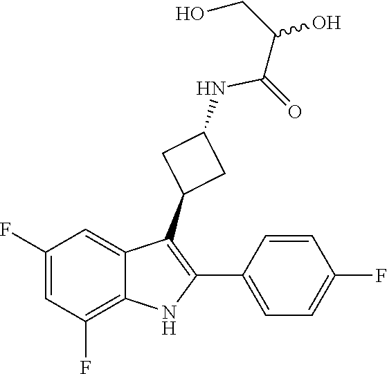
N(C(=O)C(CO)O)C1CC(C2=C(C3=CC=C(F)C=C3)NC3=C(F)C=C(F)C=C23)C1
